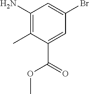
C1(N)=C(C)C(C(OC)=O)=CC(Br)=C1
